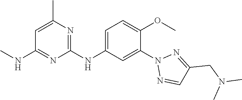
C1(NC2=CC=C(OC)C(N3N=CC(CN(C)C)=N3)=C2)=NC(C)=CC(NC)=N1
